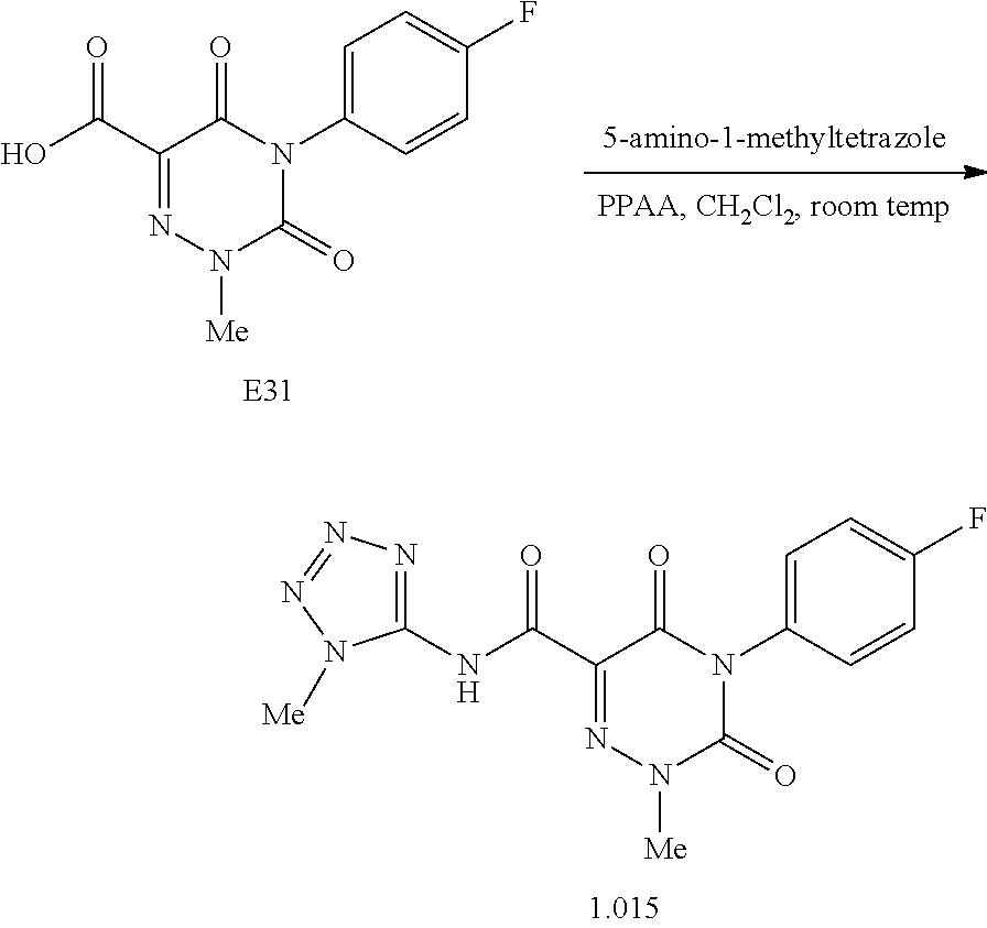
C1=C(N2C(=O)C(C(=O)NC3=NN=NN3[Me])=NN([Me])C2=O)C=CC(F)=C1.C1=C(N2C(=O)C(C(=O)O)=NN([Me])C2=O)C=CC(F)=C1
